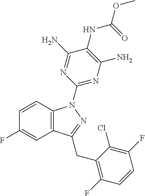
C1=CC2=C(C=C1F)C(CC1=C(F)C=CC(F)=C1Cl)=NN2C1=NC(N)=C(NC(OC)=O)C(N)=N1
